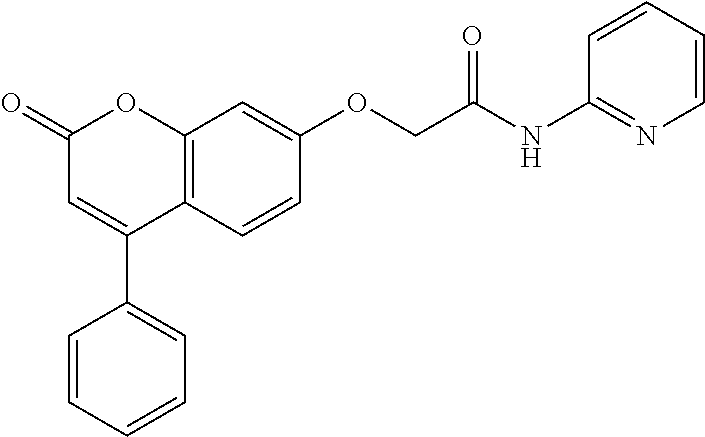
C12=C(C=CC(OCC(NC3=NC=CC=C3)=O)=C1)C(C1=CC=CC=C1)=CC(=O)O2
